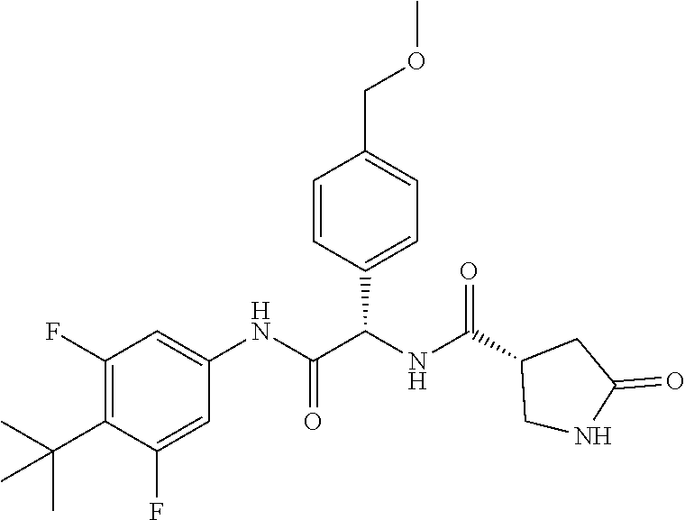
C1(F)=C(C(C)(C)C)C(F)=CC(NC(=O)C(NC(C2CNC(=O)C2)=O)C2=CC=C(COC)C=C2)=C1
